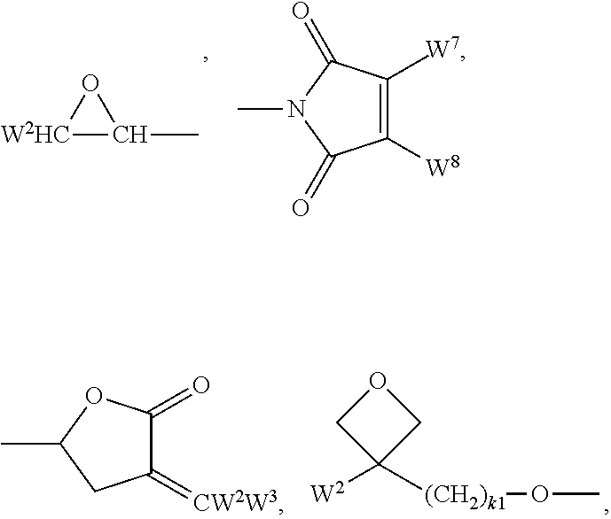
[W2HC]1C(C)O1.CN1C(=O)C([W8])=C([W7])C1=O.O1CC([W2])([(CH2)k1]OC)C1.CC1CC(=[CW2W3])C(=O)O1
